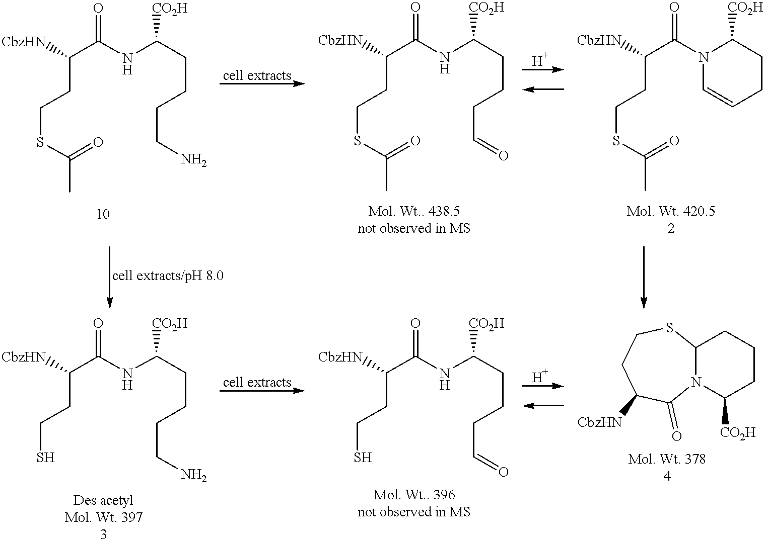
C(NC(CCCCN)[CO2H])(C(CCSC(C)=O)[CbzHN])=O.C(NC(CCCC=O)[CO2H])(C(CCSC(C)=O)[CbzHN])=O.C(N1C([CO2H])CCC=C1)(C(CCSC(C)=O)[CbzHN])=O.C(NC(CCCCN)[CO2H])(C(CCS)[CbzHN])=O.C(NC(CCCC=O)[CO2H])(C(CCS)[CbzHN])=O.C12N(C([CO2H])CCC1)C(=O)C([CbzHN])CCS2
